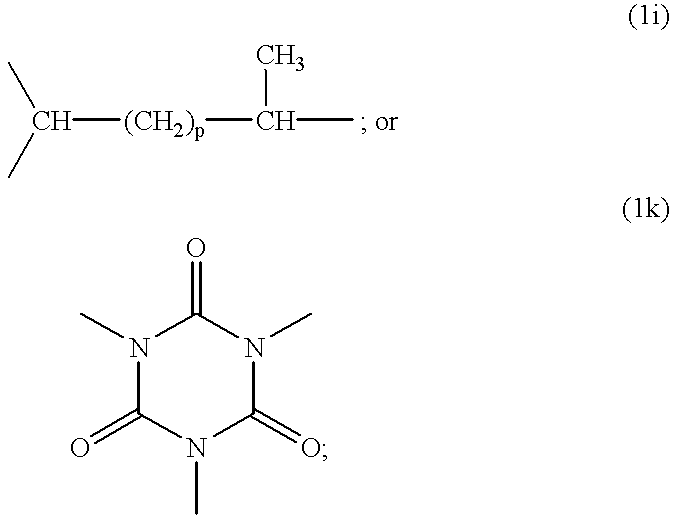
N1(C)C(=O)N(C)C(=O)N(C)C1=O.CC(C)[(CH2)p]C(C)C
